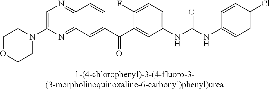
C1=C(N2CCOCC2)N=C2C(=N1)C=CC(C(C1=CC(NC(NC3=CC=C(Cl)C=C3)=O)=CC=C1F)=O)=C2
